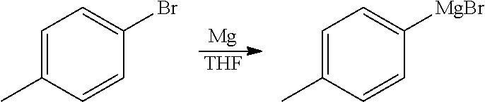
[Mg].[THF].C1=C(C)C=CC(Br)=C1.C1=C(C)C=CC([MgBr])=C1
